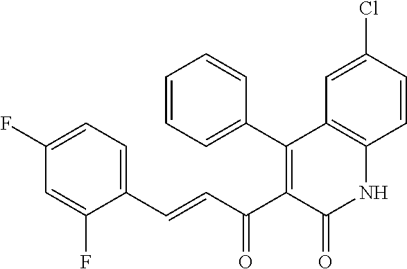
C1(F)=CC=C(C=CC(C2=C(C3=CC=CC=C3)C3=C(NC2=O)C=CC(Cl)=C3)=O)C(F)=C1
